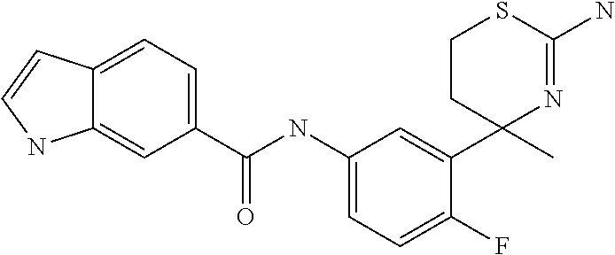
C1CC(C)(C2=CC(NC(C3=CC=C4C(=C3)NC=C4)=O)=CC=C2F)N=C(N)S1
